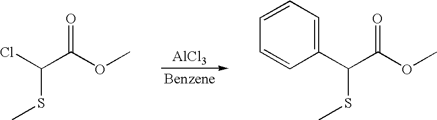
[AlCl3].[Benzene].O=C(OC)C(SC)Cl.O=C(OC)C(SC)C1=CC=CC=C1
